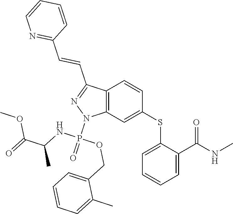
C1(SC2=CC3=C(C=C2)C(C=CC2=NC=CC=C2)=NN3P(=O)(NC(C(=O)OC)C)OCC2=CC=CC=C2C)=CC=CC=C1C(NC)=O
